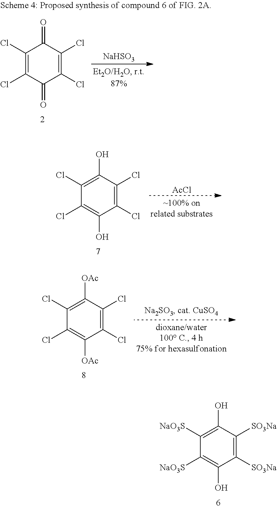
C1(Cl)=C(Cl)C(=O)C(Cl)=C(Cl)C1=O.[NaHSO3].C1(Cl)=C(O)C(Cl)=C(Cl)C(O)=C1Cl.[AcCl].C1(Cl)=C([OAc])C(Cl)=C(Cl)C([OAc])=C1Cl.C1([NaO3S])=C(O)C([SO3Na])=C([SO3Na])C(O)=C1[NaO3S]
